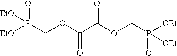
[EtO]P([EtO])(COC(C(OCP([OEt])([OEt])=O)=O)=O)=O
